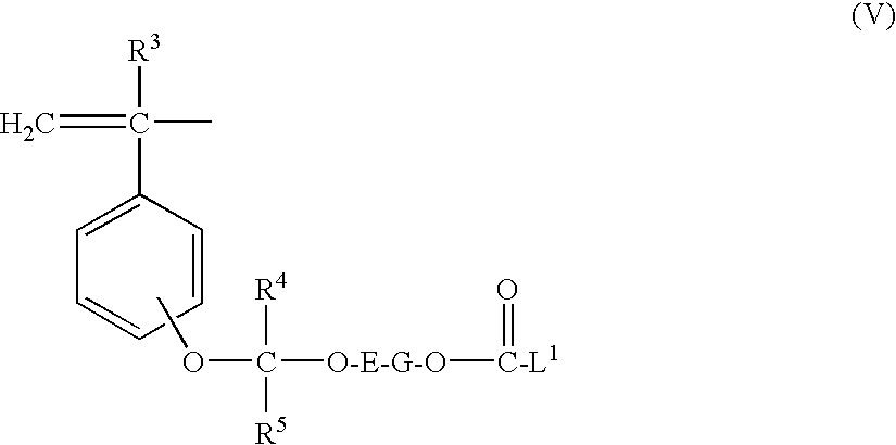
C=C(C)([R3])C1=CC=CC=C1.COC([O-E-G-O][C-L1]=O)([R4])[R5]
